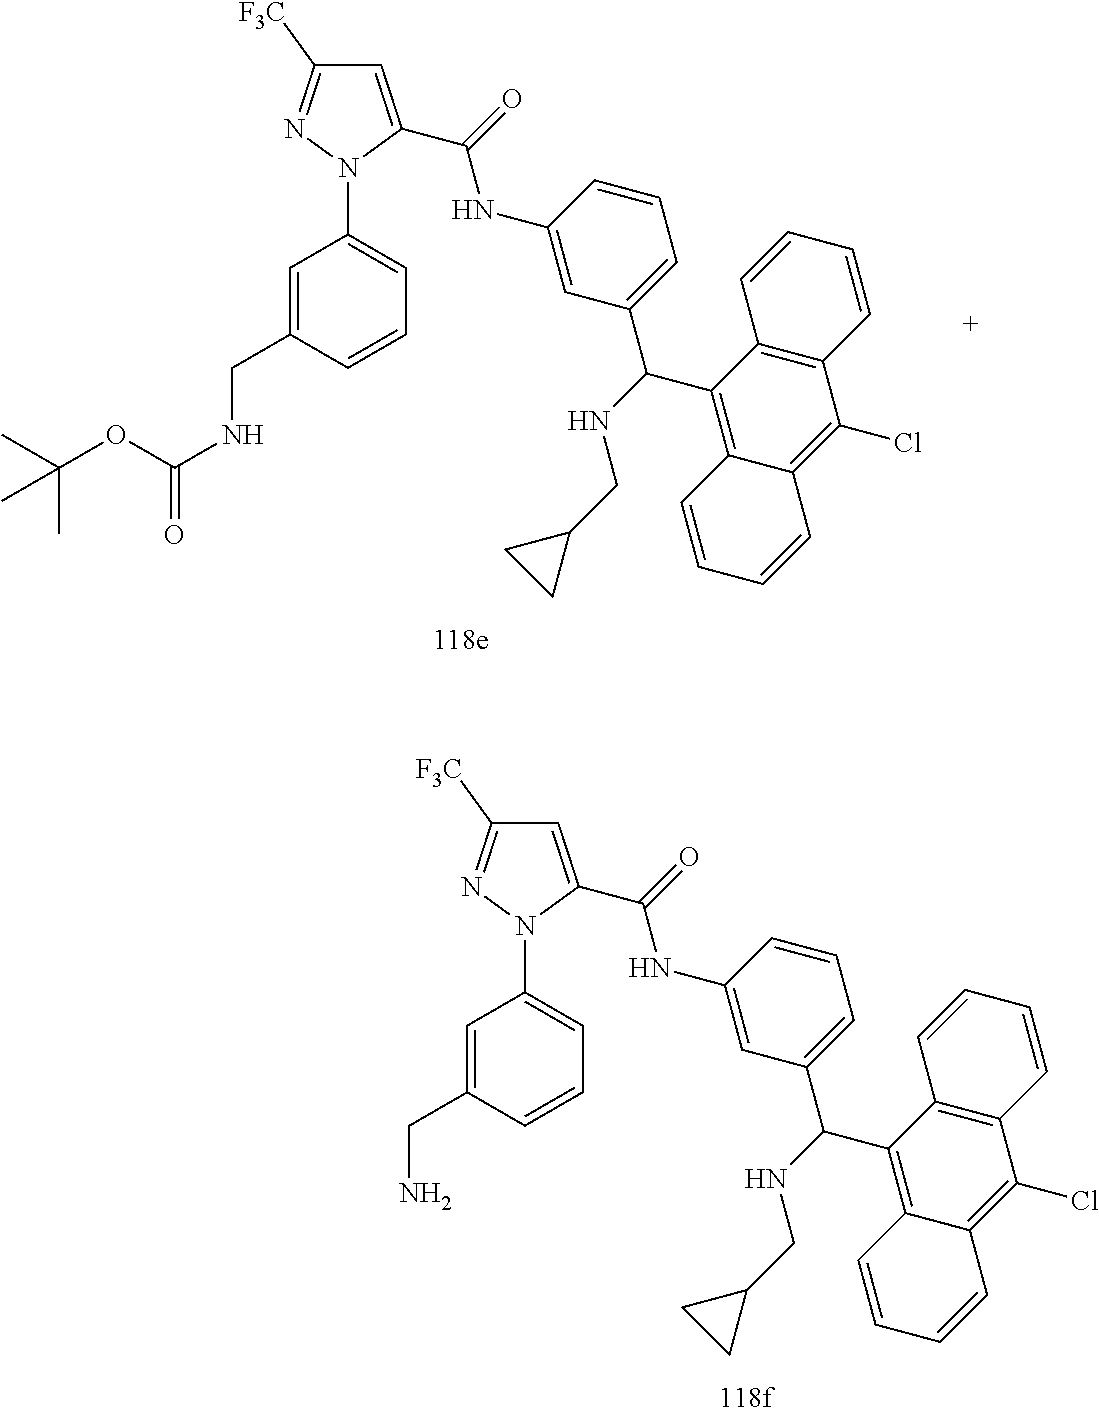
C1=C(CN)C=CC=C1N1C(C(=O)NC2=CC(C(C3=C4C(=C(Cl)C5=C3C=CC=C5)C=CC=C4)NCC3CC3)=CC=C2)=CC([F3C])=N1.C1=C(CNC(=O)OC(C)(C)C)C=CC=C1N1C(C(=O)NC2=CC(C(C3=C4C(=C(Cl)C5=C3C=CC=C5)C=CC=C4)NCC3CC3)=CC=C2)=CC([F3C])=N1
